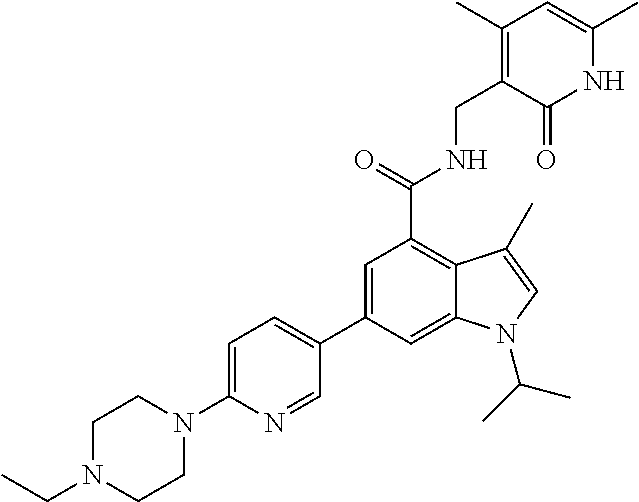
C1(C2=CC(C(NCC3=C(C)C=C(C)NC3=O)=O)=C3C(=C2)N(C(C)C)C=C3C)=CC=C(N2CCN(CC)CC2)N=C1
